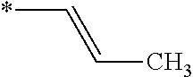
C(=CC)*
